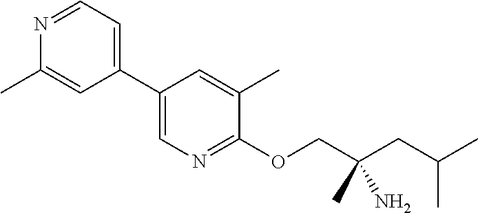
C1(C2=CN=C(OCC(CC(C)C)(C)N)C(C)=C2)=CC=NC(C)=C1
